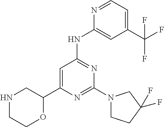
N1=CC=C(C(F)(F)F)C=C1NC1=NC(N2CCC(F)(F)C2)=NC(C2CNCCO2)=C1
